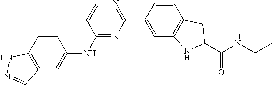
C1=CC(C2=NC=CC(NC3=CC4=C(C=C3)NN=C4)=N2)=CC2=C1CC(C(NC(C)C)=O)N2
